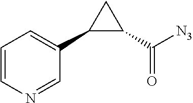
C1=CN=CC(C2C(C([N3])=O)C2)=C1
